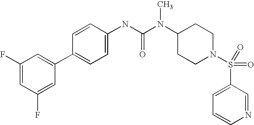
C1(F)=CC(F)=CC(C2=CC=C(NC(N(C3CCN(S(C4=CC=CN=C4)(=O)=O)CC3)C)=O)C=C2)=C1
